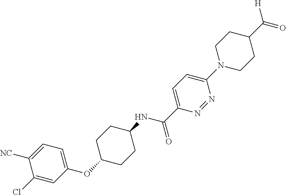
C1=C([NC])C(Cl)=CC(OC2CCC(NC(C3=CC=C(N4CCC(C(=O)[H])CC4)N=N3)=O)CC2)=C1
